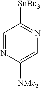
C1=NC([NMe2])=CN=C1[SnBu3]
